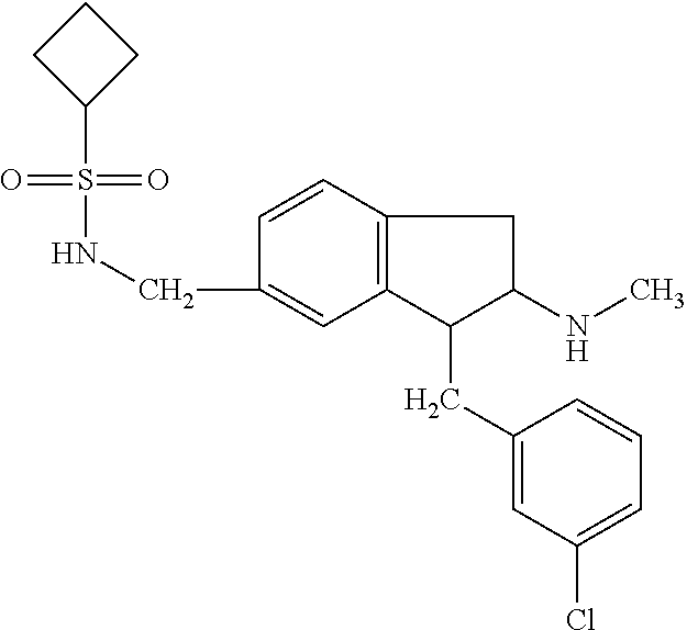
C1(CNS(=O)(=O)C2CCC2)=CC2=C(C=C1)CC(NC)C2CC1=CC(Cl)=CC=C1
